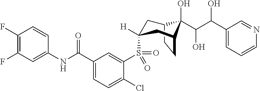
C1(F)=C(F)C=C(NC(C2=CC=C(Cl)C(S(=O)(C3([H])CC4CCC(C3)C4(O)C(O)C(C3=CC=CN=C3)O)=O)=C2)=O)C=C1
